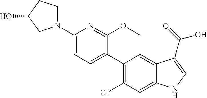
C1(C2=C(Cl)C=C3C(=C2)C(C(=O)O)=CN3)=CC=C(N2CCC(O)C2)N=C1OC
